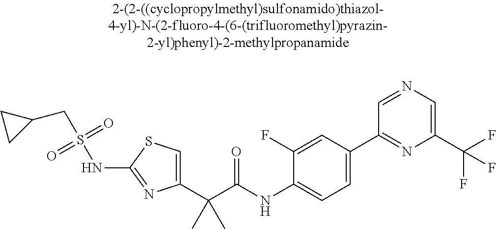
C1(C(C(NC2=CC=C(C3=NC(C(F)(F)F)=CN=C3)C=C2F)=O)(C)C)=CSC(NS(CC2CC2)(=O)=O)=N1
